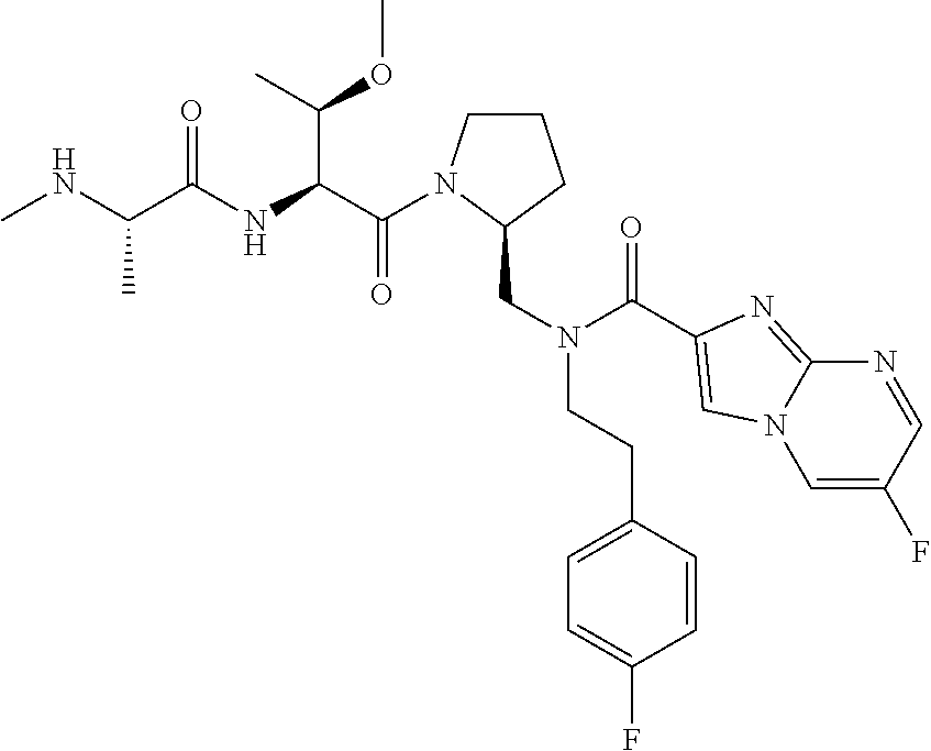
C(C(NC(C(NC)C)=O)C(C)OC)(=O)N1CCCC1CN(C(=O)C1=CN2C=C(F)C=NC2=N1)CCC1=CC=C(F)C=C1
